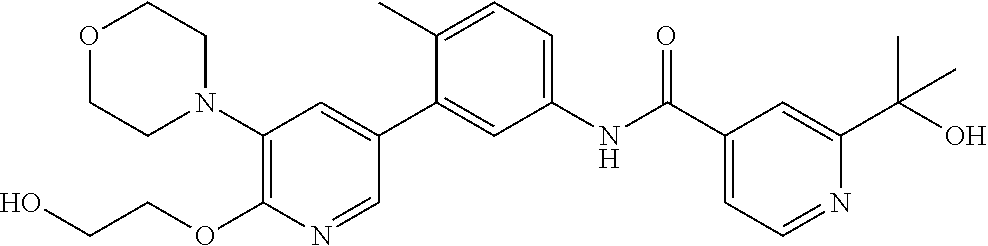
O1CCN(C2=C(OCCO)N=CC(C3=CC(NC(C4=CC=NC(C(C)(C)O)=C4)=O)=CC=C3C)=C2)CC1
